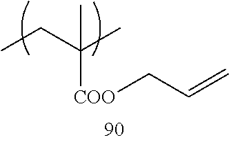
CCC(C)([COO]CC=C)C
